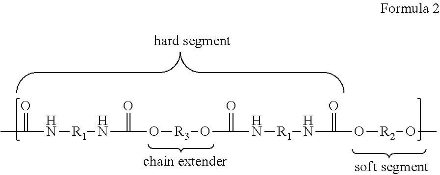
O=C(C)N[R1]NC(=O)O[R3]OC(=O)N[R1]NC(=O)O[R2]OC
